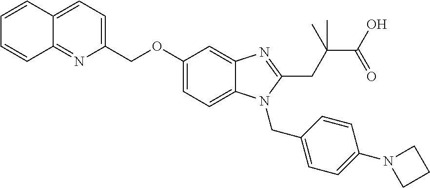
C1(COC2=CC=C3C(=C2)N=C(CC(C)(C(O)=O)C)N3CC2=CC=C(N3CCC3)C=C2)=CC=C2C(=N1)C=CC=C2
